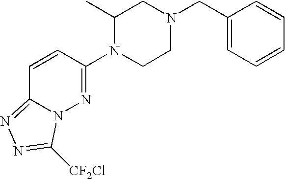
C1(C)N(C2=NN3C(=NN=C3[CF2Cl])C=C2)CCN(CC2=CC=CC=C2)C1
